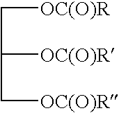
C(C(C[OC(O)R])[OC(O)R])[OC(O)R]
